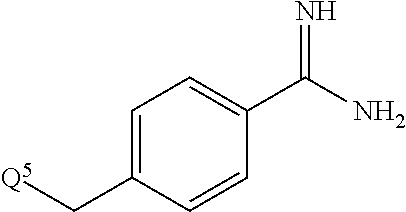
C1=C(C[Q5])C=CC(C(N)=N)=C1
